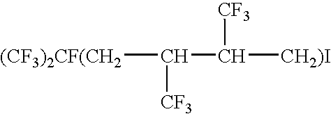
C([(CF3)2CF(CH2])(C([CH2)I])[CF3])[CF3]
